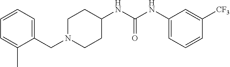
C1(CN2CCC(NC(NC3=CC=CC([CF3])=C3)=O)CC2)=CC=CC=C1C
